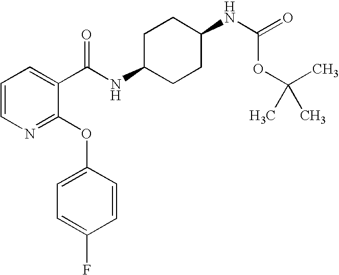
N1=C(OC2=CC=C(F)C=C2)C(C(NC2CCC(NC(=O)OC(C)(C)C)CC2)=O)=CC=C1
